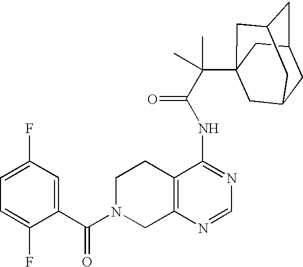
C1N(C(C2=CC(F)=CC=C2F)=O)CC2=C(C1)C(NC(=O)C(C13CC4CC(CC(C1)C4)C3)(C)C)=NC=N2
